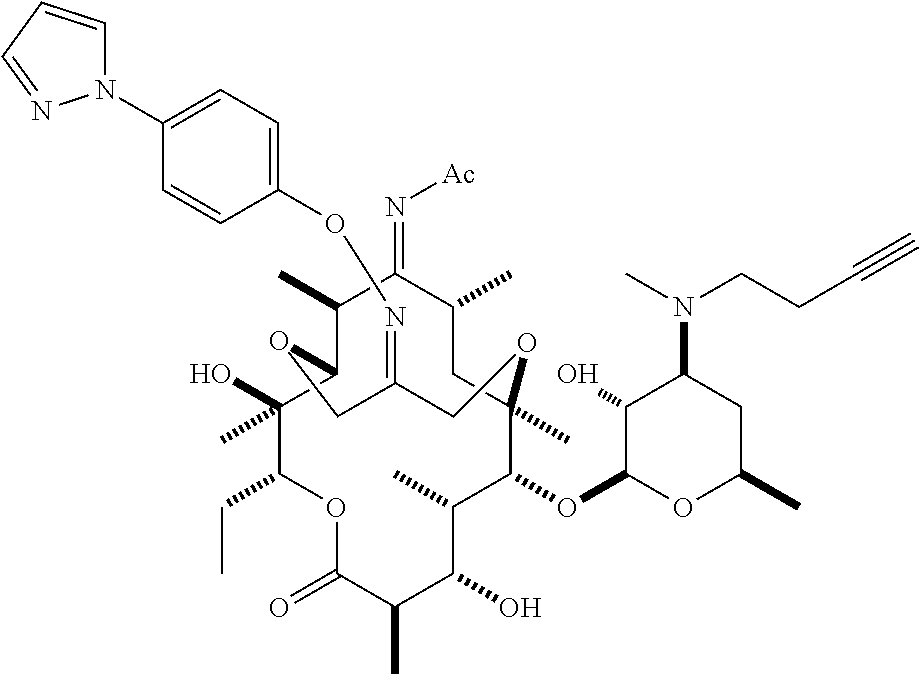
C12C(O)(C)C(CC)OC(=O)C(C)C(O)C(C)C(OC3OC(C)CC(N(C)CCC#C)C3O)C(C)(CC(C)C(=N[Ac])C1C)OCC(=NOC1=CC=C(N3C=CC=N3)C=C1)CO2
